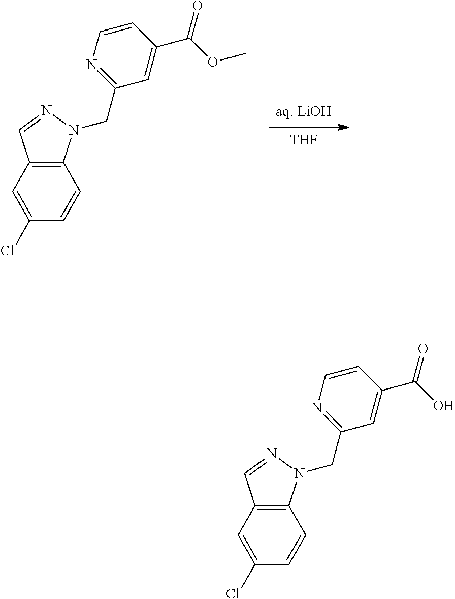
[THF].[aq. LiOH].C1(Cl)=CC2=C(C=C1)N(CC1=NC=CC(C(OC)=O)=C1)N=C2.C1(Cl)=CC2=C(C=C1)N(CC1=NC=CC(C(O)=O)=C1)N=C2
